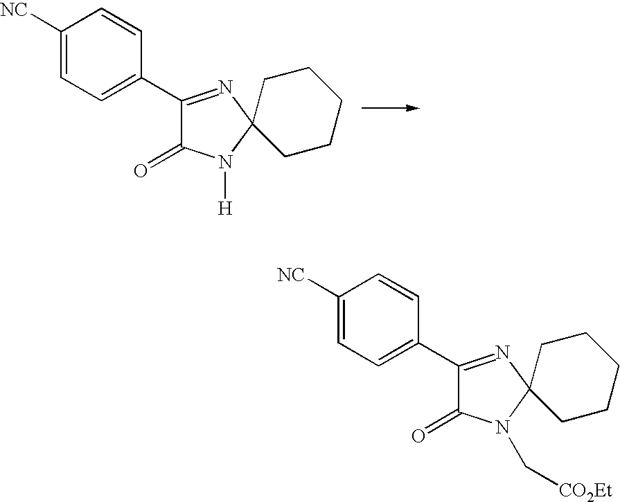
C1([NC])=CC=C(C2=NC3(N([H])C2=O)CCCCC3)C=C1.C1([NC])=CC=C(C2=NC3(N(C[CO2Et])C2=O)CCCCC3)C=C1
